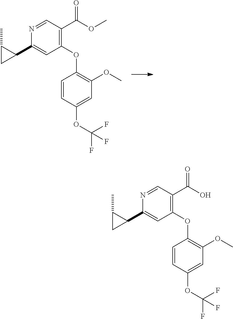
C1=NC(C2C(C)C2)=CC(OC2=C(OC)C=C(OC(F)(F)F)C=C2)=C1C(OC)=O.C1=NC(C2C(C)C2)=CC(OC2=C(OC)C=C(OC(F)(F)F)C=C2)=C1C(O)=O
